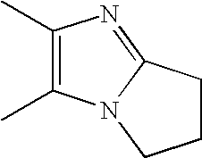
C1(C)=C(C)N2C(=N1)CCC2
